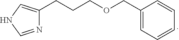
C1(COCCCC2=CNC=N2)=CC=CC=C1
